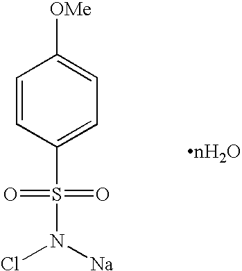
C1=CC(S(=O)(=O)N([Na])Cl)=CC=C1[OMe]
